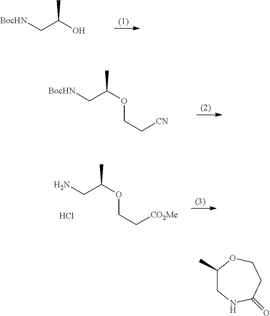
[BocHN]CC(O)C.[BocHN]CC(OCC[CN])C.NCC(OCC[CO2Me])C.Cl.C1(C)CNC(=O)CCO1
